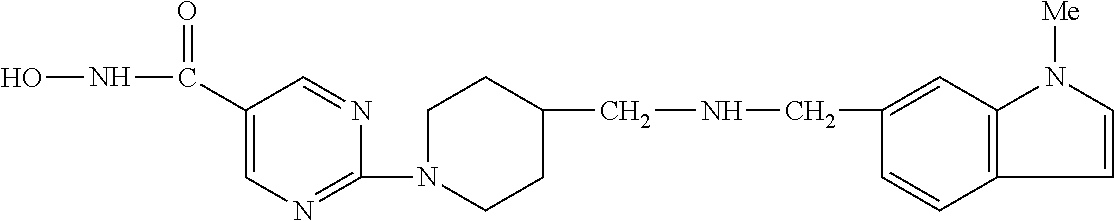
C(NCC1CCN(C2=NC=C(C(NO)=O)C=N2)CC1)C1=CC2=C(C=C1)C=CN2[Me]
